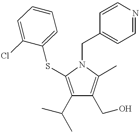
C1(C(C)C)=C(SC2=CC=CC=C2Cl)N(CC2=CC=NC=C2)C(C)=C1CO
